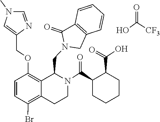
C12=C(C(=O)N(CC3C4=C(OCC5=CN(C)C=N5)C=CC(Br)=C4CCN3C(C3CCCCC3C(=O)O)=O)C1)C=CC=C2.OC(=O)[CF3]
